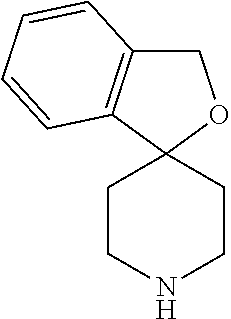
C1CNCCC12OCC1=C2C=CC=C1
